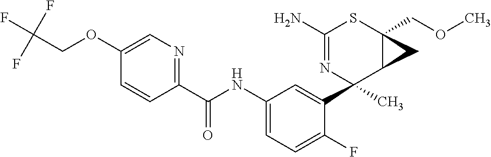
C1(N)=NC(C2=CC(NC(C3=NC=C(OCC(F)(F)F)C=C3)=O)=CC=C2F)(C)C2C(COC)(S1)C2
